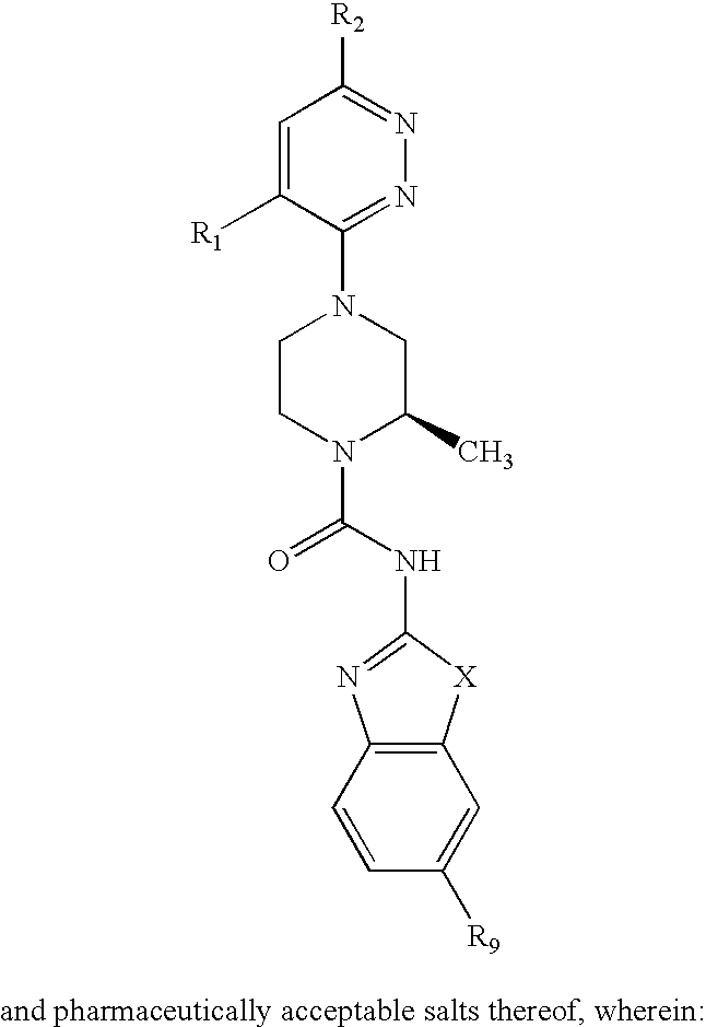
C1=C([R1])C(N2CCN(C(NC3=NC4=C([X]3)C=C([R9])C=C4)=O)C(C)C2)=NN=C1[R2]
